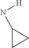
N([H])C1CC1
